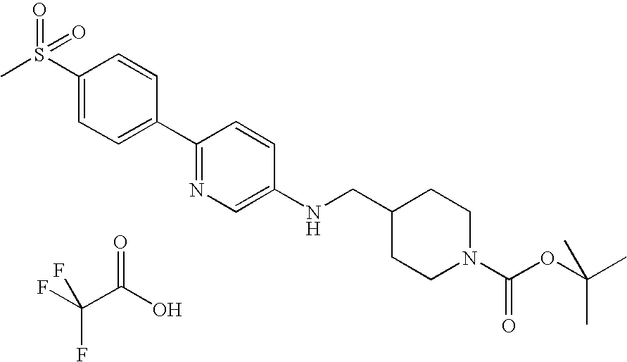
C1(S(C)(=O)=O)=CC=C(C2=NC=C(NCC3CCN(C(OC(C)(C)C)=O)CC3)C=C2)C=C1.O=C(O)C(F)(F)F
